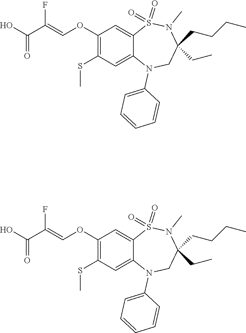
FC(=COC1=C(SC)C=C2C(=C1)S(=O)(=O)N(C)C(CCCC)(CC)CN2C1=CC=CC=C1)C(=O)O.FC(=COC1=C(SC)C=C2C(=C1)S(=O)(=O)N(C)C(CCCC)(CC)CN2C1=CC=CC=C1)C(=O)O
